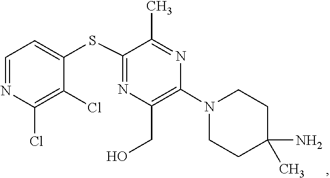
C1C(N)(C)CCN(C2=C(CO)N=C(SC3=CC=NC(Cl)=C3Cl)C(C)=N2)C1
